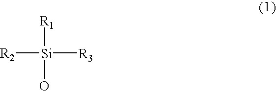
[R2][Si]([R1])(O)[R3]
